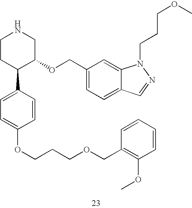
C1CC(C2=CC=C(OCCCOCC3=C(OC)C=CC=C3)C=C2)C(OCC2=CC=C3C(=C2)N(CCCOC)N=C3)CN1
